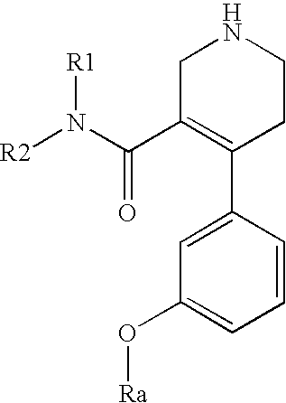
C1C(C(N([R2])[R1])=O)=C(C2=CC(O[Ra])=CC=C2)CCN1
